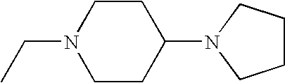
N1(CC)CCC(N2CCCC2)CC1
